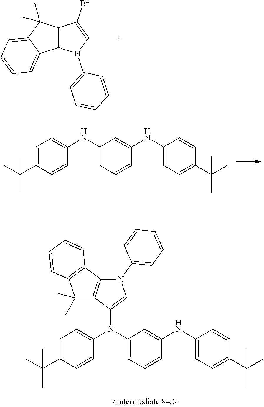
C1=C(C(C)(C)C)C=CC(N(C2=CC=CC(NC3=CC=C(C(C)(C)C)C=C3)=C2)C2=CN(C3=CC=CC=C3)C3=C2C(C)(C)C2=C3C=CC=C2)=C1.C12=C(N(C3=CC=CC=C3)C=C1Br)C1=CC=CC=C1C2(C)C.C1=C(C(C)(C)C)C=CC(NC2=CC=CC(NC3=CC=C(C(C)(C)C)C=C3)=C2)=C1
